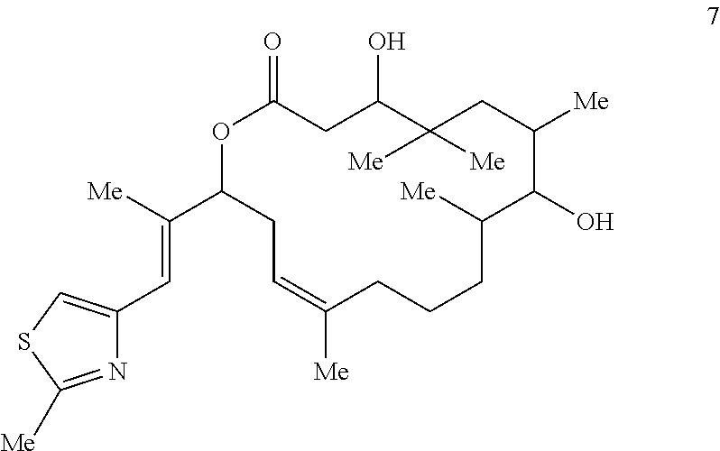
C1(C([Me])=CC2=CSC([Me])=N2)OC(=O)CC(O)C([Me])([Me])CC([Me])C(O)C([Me])CCCC([Me])=CC1
